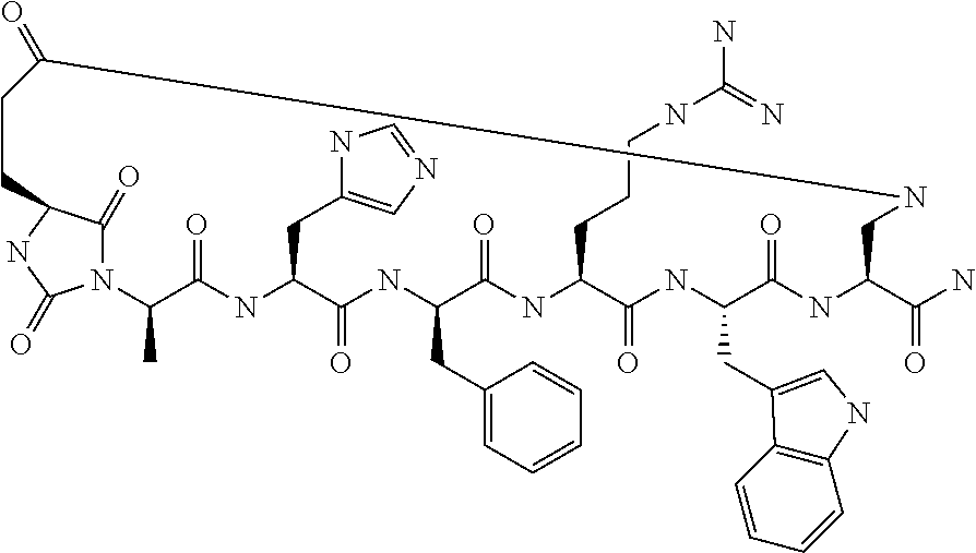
N1C=NC=C1CC1NC(=O)C(C)N2C(=O)NC(C2=O)CCC(=O)NCC(C(N)=O)NC(=O)C(CC2=CNC3=C2C=CC=C3)NC(=O)C(CCCNC(N)=N)NC(=O)C(CC2=CC=CC=C2)NC1=O
